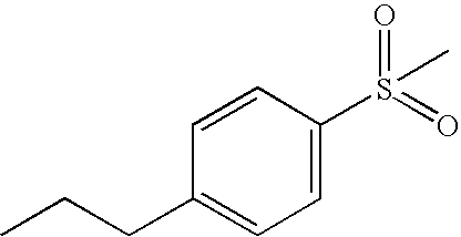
C1=C(S(=O)(=O)C)C=CC(CCC)=C1
